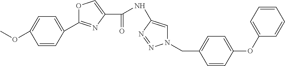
C1(C2=CC=C(OC)C=C2)=NC(C(=O)NC2=CN(CC3=CC=C(OC4=CC=CC=C4)C=C3)N=N2)=CO1
